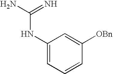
C1(NC(N)=N)=CC=CC([OBn])=C1
